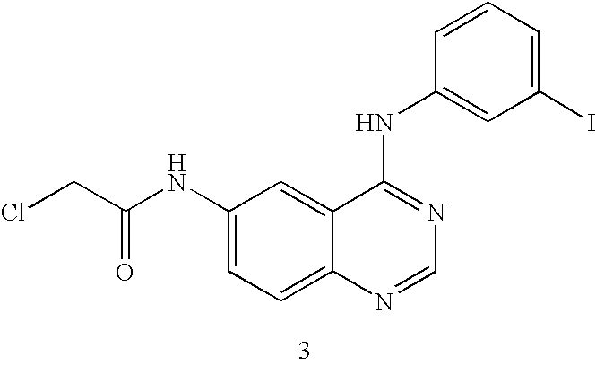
C1(NC(CCl)=O)=CC=C2C(=C1)C(NC1=CC(I)=CC=C1)=NC=N2
